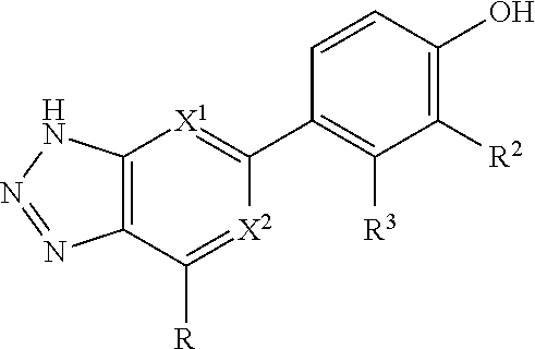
C1([R2])=C(O)C=CC(C2=[X1]C3=C(C([R])=[X2]2)N=NN3)=C1[R3]
